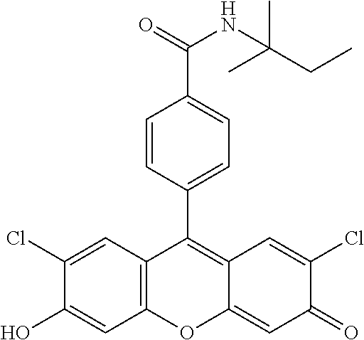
C12=C(C=C(Cl)C(O)=C1)C(C1=CC=C(C(=O)NC(C)(C)CC)C=C1)=C1C(=CC(=O)C(Cl)=C1)O2
